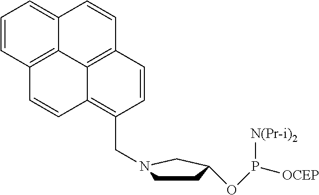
C1=CC2=C3C(=C1)C=CC1=C3C(=C(CN3CCC(OP([OCEP])[N(Pr-i)2])C3)C=C1)C=C2
